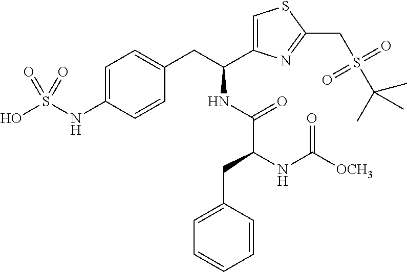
C1=C(NS(O)(=O)=O)C=CC(CC(NC(=O)C(NC([OCH3])=O)CC2=CC=CC=C2)C2=CSC(CS(C(C)(C)C)(=O)=O)=N2)=C1
